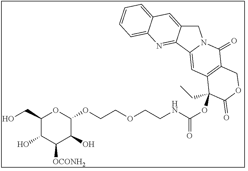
C1(CO)C(O)C([OCONH2])C(O)C(OCCOCCNC(=O)OC2(CC)C3=C(C(=O)N4CC5=CC6=CC=CC=C6N=C5C4=C3)COC2=O)O1
